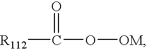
[R112]C(O[OM])=O
